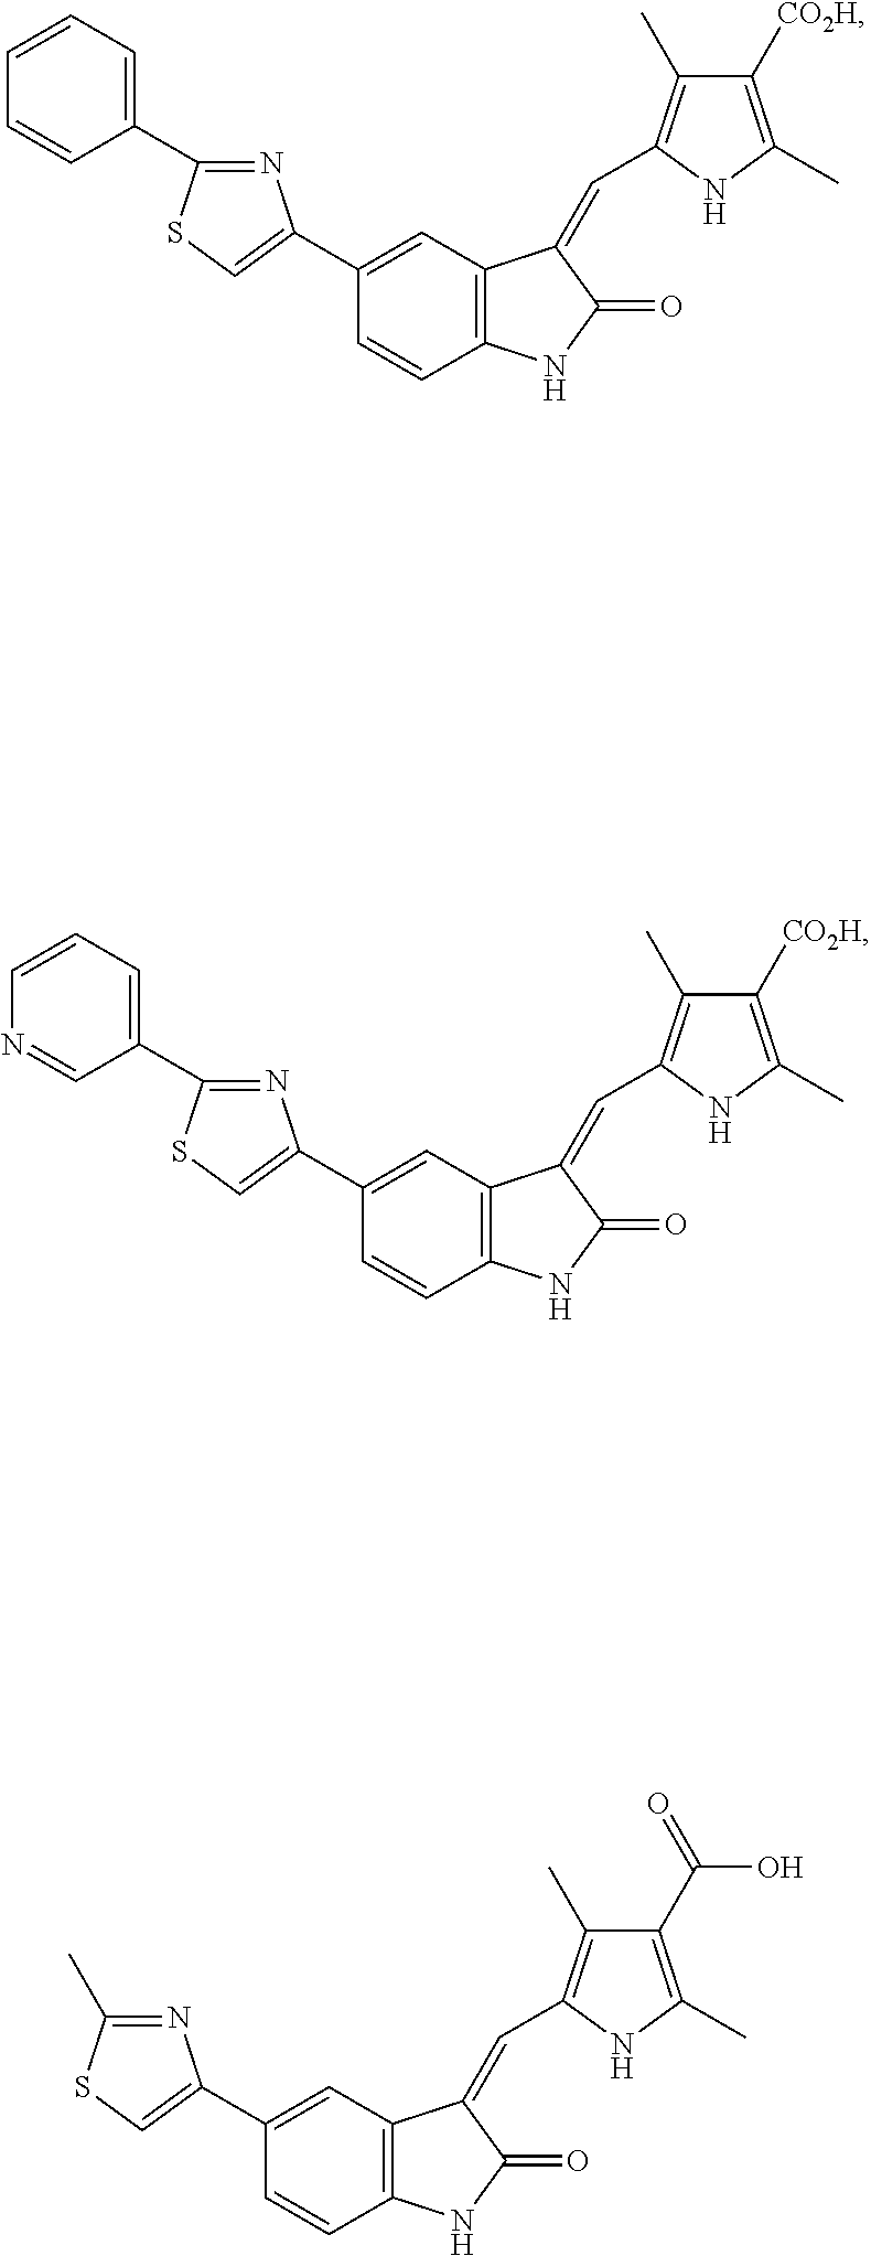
N1=C(C2=CC=CN=C2)SC=C1C1=CC2=C(C=C1)NC(=O)C2=CC1=C(C)C([CO2H])=C(C)N1.N1=C(C)SC=C1C1=CC2=C(C=C1)NC(=O)C2=CC1=C(C)C(C(=O)O)=C(C)N1.N1=C(C2=CC=CC=C2)SC=C1C1=CC2=C(C=C1)NC(=O)C2=CC1=C(C)C([CO2H])=C(C)N1
